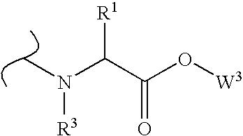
C(C(O[W3])=O)([R1])N([R3])C
